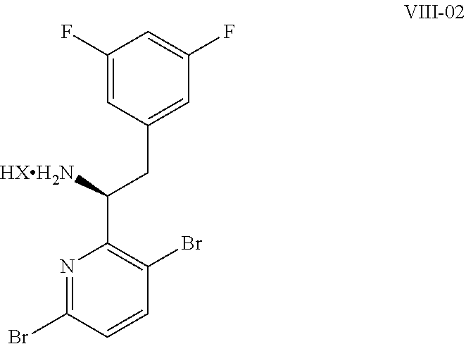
C1(CC(C2=C(Br)C=CC(Br)=N2)[HXH2N])=CC(F)=CC(F)=C1
